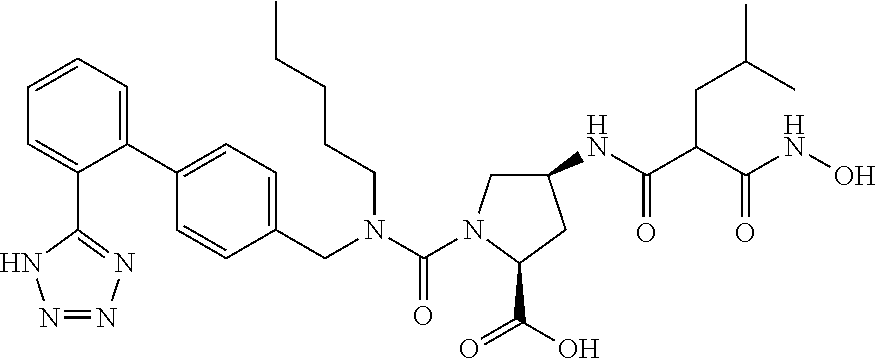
C1(NC(C(C(NO)=O)CC(C)C)=O)CN(C(N(CC2=CC=C(C3=CC=CC=C3C3=NN=NN3)C=C2)CCCCC)=O)C(C(O)=O)C1
